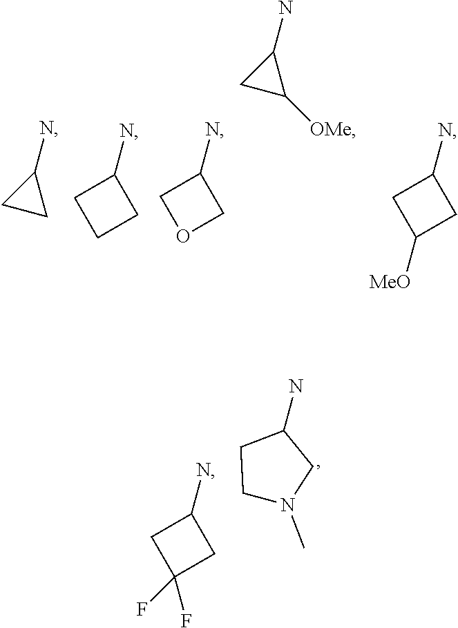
C1(N)CC1.C1(N)CCC1.C1(N)COC1.C1(N)CC1[OMe].C1(N)CC([MeO])C1.C1(N)CC(F)(F)C1.C1(N)CCN(C)C1
